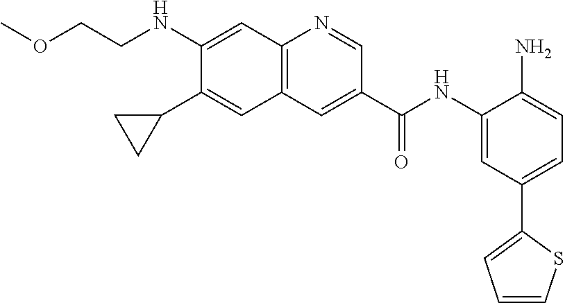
N(C1=CC2=C(C=C1C1CC1)C=C(C(NC1=CC(C3=CC=CS3)=CC=C1N)=O)C=N2)CCOC
